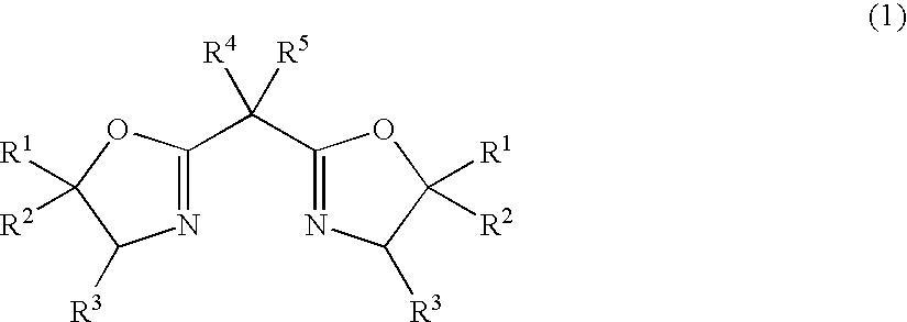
N1=C(C(C2=NC([R3])C([R1])([R2])O2)([R4])[R5])OC([R1])([R2])C1[R3]
